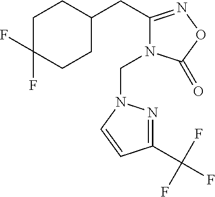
C1C(F)(F)CCC(CC2=NOC(=O)N2CN2N=C(C(F)(F)F)C=C2)C1
